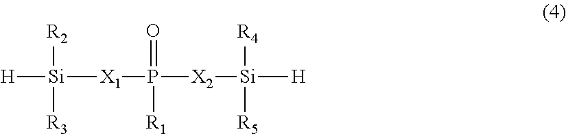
[H][Si]([X1]P([X2][Si]([H])([R4])[R5])(=O)[R1])([R2])[R3]
